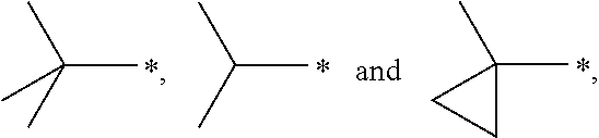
CC(C)(C)C.CC(C)C.CC1(C)CC1
